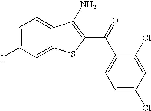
C12=CC(I)=CC=C1C(N)=C(C(C1=CC=C(Cl)C=C1Cl)=O)S2
